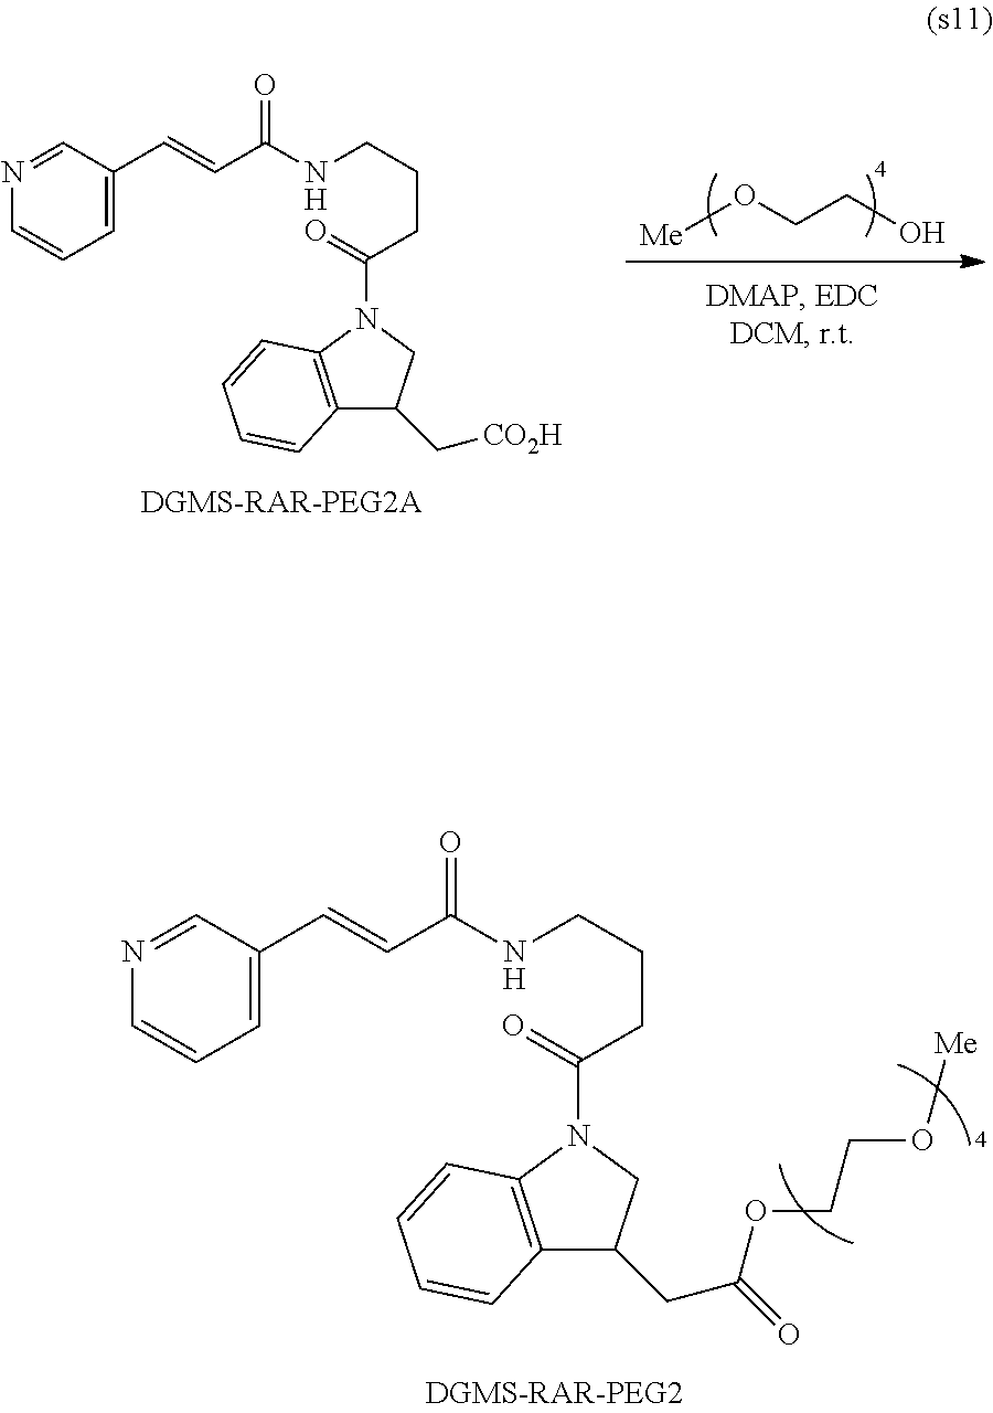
C(C(NCCCC(N1C2=C(C(CC(OCCO[Me])=O)C1)C=CC=C2)=O)=O)=CC1=CC=CN=C1.[Me]OCCO.C(C(NCCCC(N1C2=C(C(C[CO2H])C1)C=CC=C2)=O)=O)=CC1=CC=CN=C1
